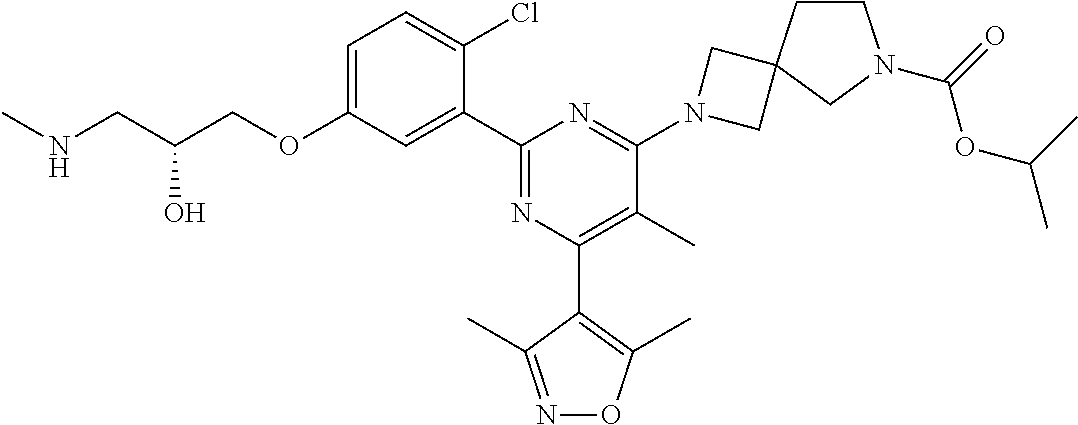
C1=C(OCC(CNC)O)C=C(C2=NC(C3=C(C)ON=C3C)=C(C)C(N3CC4(C3)CCN(C(=O)OC(C)C)C4)=N2)C(Cl)=C1
